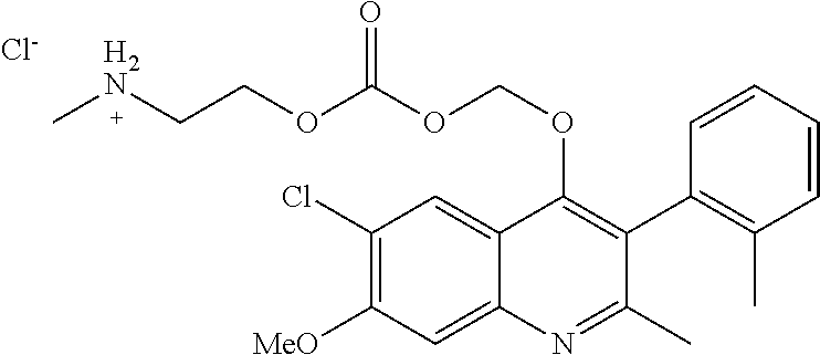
C1(Cl)=C([MeO])C=C2C(=C1)C(OCOC(OCC[H2N]C)=O)=C(C1=C(C)C=CC=C1)C(C)=N2.[Cl-]
